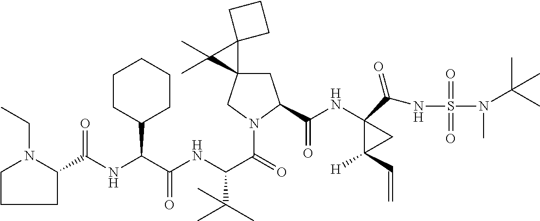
C(C(NC(C(=O)N1CC2(CC1C(NC1(C(NS(=O)(=O)N(C(C)(C)C)C)=O)C([H])(C=C)C1)=O)C1(C2(C)C)CCC1)C(C)(C)C)=O)(C1CCCCC1)NC(=O)C1N(CC)CCC1
